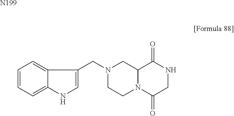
[N199].C1=CC=C2C(=C1)C(CN1CCN3C(C1)C(=O)NCC3=O)=CN2
